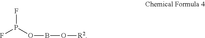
FP(OBO[R2])F
